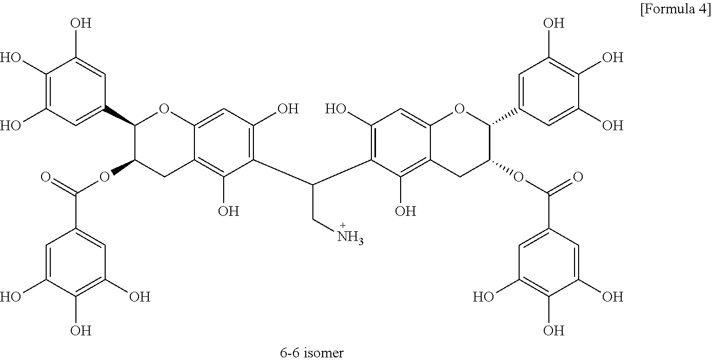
C1(O)=C(O)C=C(C2OC3=CC(O)=C(C(C4=C(O)C=C5C(=C4O)CC(OC(C4=CC(O)=C(O)C(O)=C4)=O)C(C4=CC(O)=C(O)C(O)=C4)O5)CN)C(O)=C3CC2OC(C2=CC(O)=C(O)C(O)=C2)=O)C=C1O
